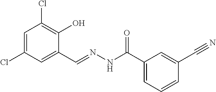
C1=C(Cl)C=C(C=NNC(C2=CC=CC(C#N)=C2)=O)C(O)=C1Cl
